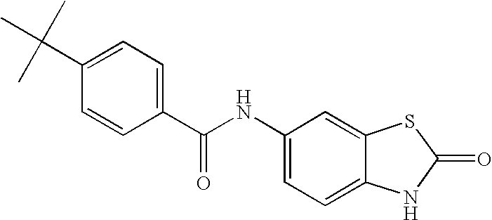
C1=C(NC(C2=CC=C(C(C)(C)C)C=C2)=O)C=C2C(=C1)NC(=O)S2
